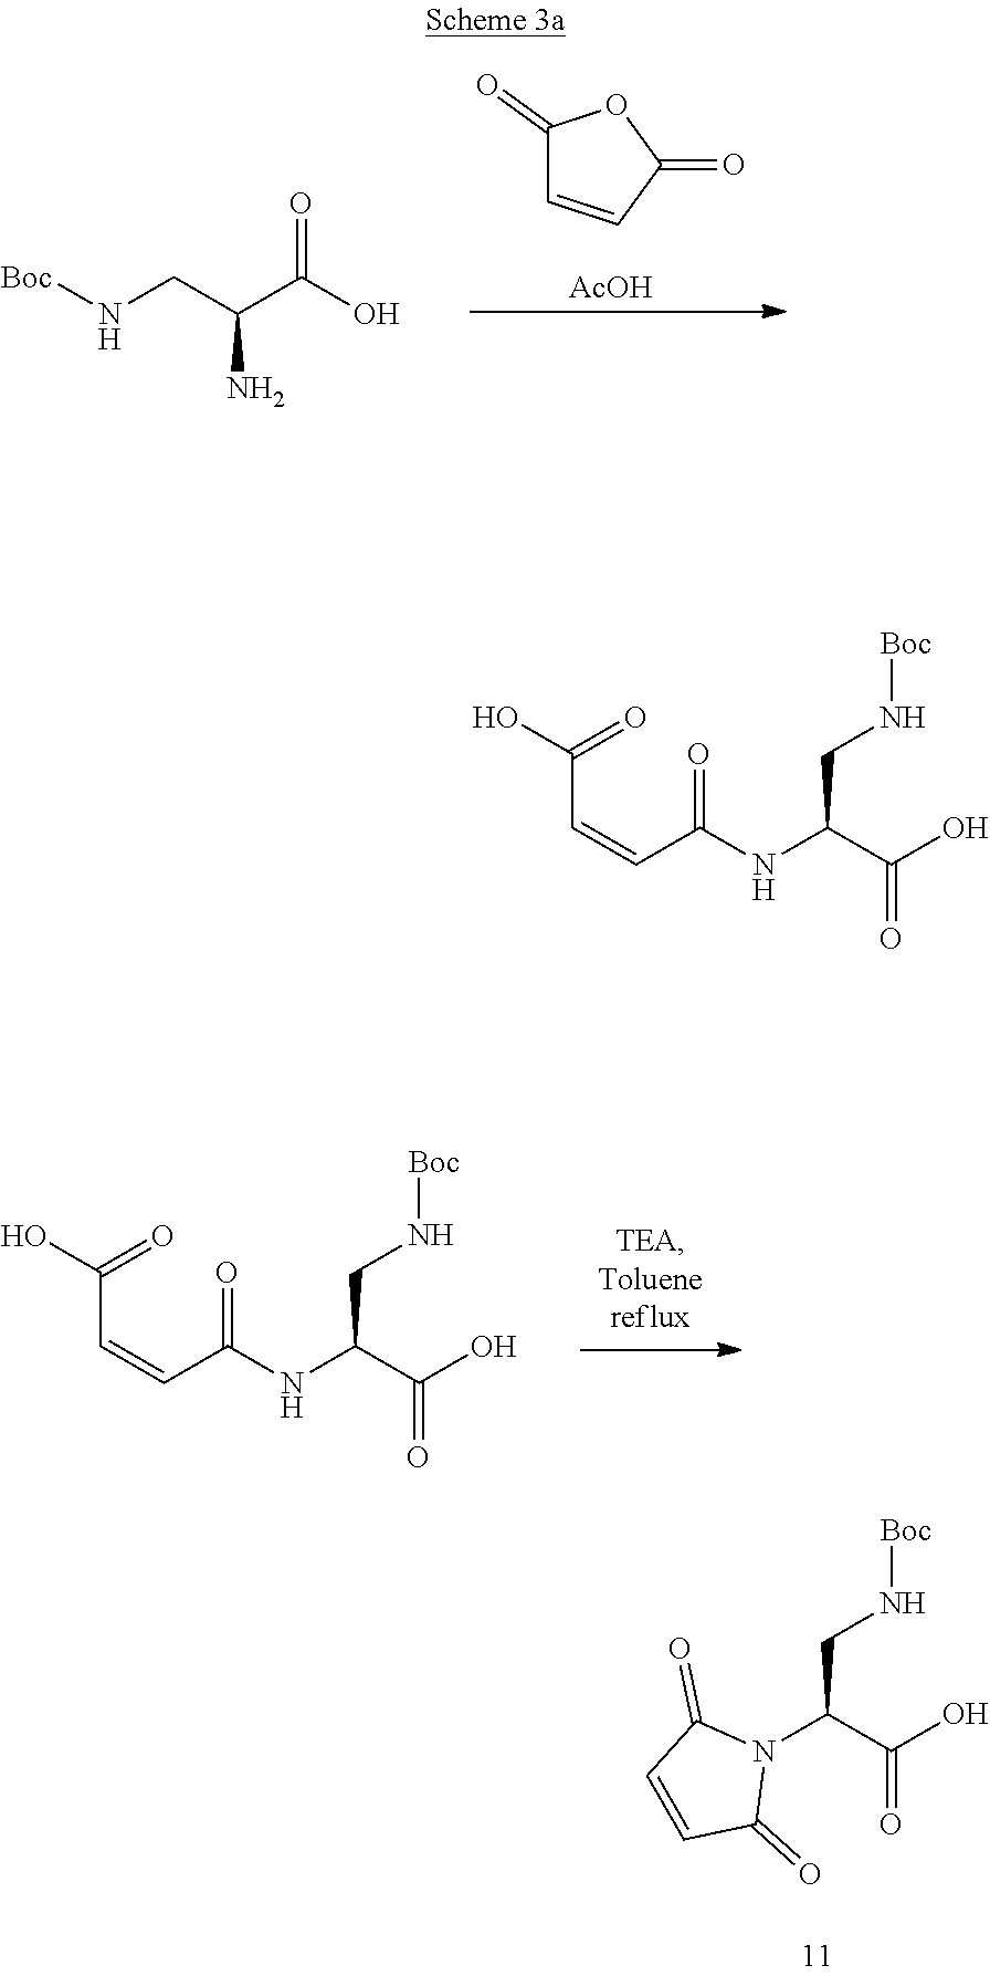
[Boc]NCC(N)C(O)=O.C1(=O)C=CC(=O)O1.[AcOH].C(C=CC(NC(C(O)=O)CN[Boc])=O)(O)=O.N1(C(C(O)=O)CN[Boc])C(=O)C=CC1=O.C(C=CC(NC(C(O)=O)CN[Boc])=O)(O)=O
